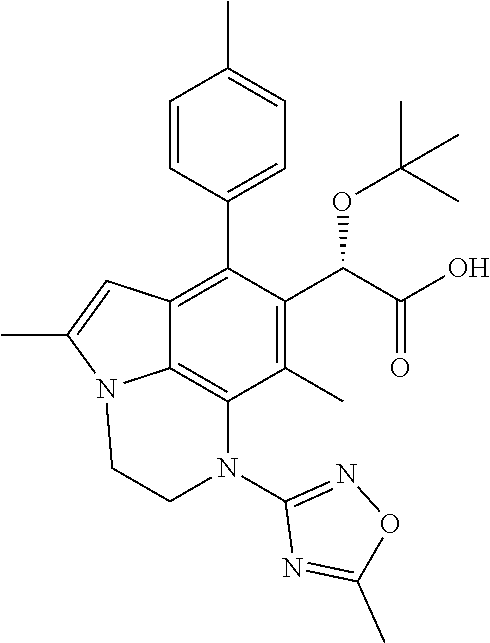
C1=CC(C2=C3C4=C(C(C)=C2C(C(O)=O)OC(C)(C)C)N(C2=NOC(C)=N2)CCN4C(C)=C3)=CC=C1C
